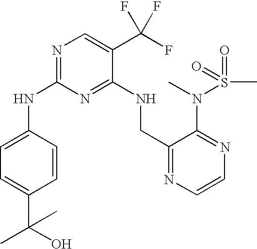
C1(NC2=CC=C(C(C)(O)C)C=C2)=NC=C(C(F)(F)F)C(NCC2=NC=CN=C2N(C)S(C)(=O)=O)=N1
